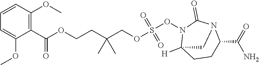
C1(C(OCCC(COS(=O)(=O)ON2C3([H])CCC(C(N)=O)N(C2=O)C3)(C)C)=O)=C(OC)C=CC=C1OC
